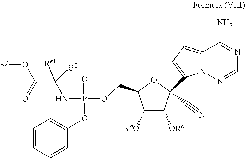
C1([RaO])C([ORa])C(C#N)(C2=CC=C3N2N=CN=C3N)OC1COP(NC(C(=O)O[Rf])([Re2])[Re1])(=O)OC1=CC=CC=C1
